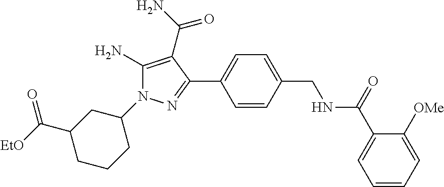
C1(N2C(N)=C(C(N)=O)C(C3=CC=C(CNC(C4=CC=CC=C4[OMe])=O)C=C3)=N2)CC(C([EtO])=O)CCC1
